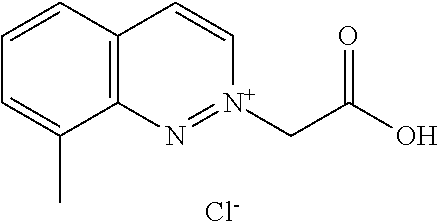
C12=C(C=CC=C1C)C=C[N+](CC(O)=O)=N2.[Cl-]
